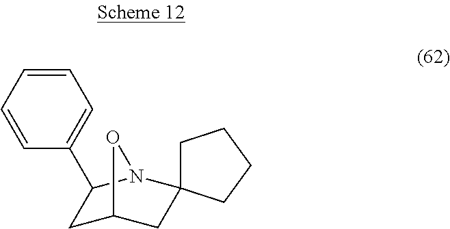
C1C2CC3(N(C1C1=CC=CC=C1)O2)CCCC3
